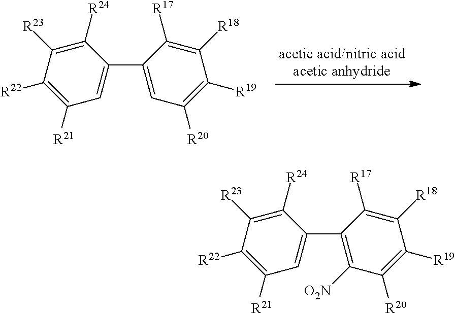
C1([R22])=C([R21])C=C(C2=CC([R20])=C([R19])C([R18])=C2[R17])C([R24])=C1[R23].C1([R22])=C([R21])C=C(C2=C([O2N])C([R20])=C([R19])C([R18])=C2[R17])C([R24])=C1[R23]
